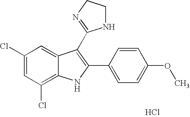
C1=C2C(=C(Cl)C=C1Cl)NC(C1=CC=C(OC)C=C1)=C2C1=NCCN1.Cl
